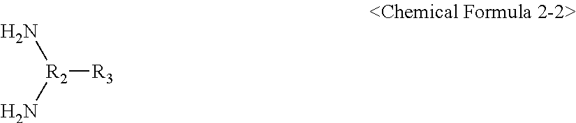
[R2]([R3])(N)N
